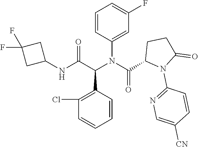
C1=CC(C(C(NC2CC(F)(F)C2)=O)N(C(C2N(C3=NC=C([CN])C=C3)C(=O)CC2)=O)C2=CC(F)=CC=C2)=C(Cl)C=C1
